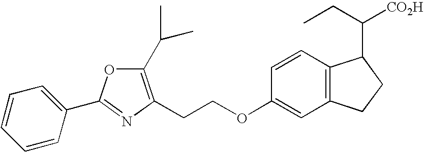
C1(C(C)C)=C(CCOC2=CC3=C(C=C2)C(C(CC)[CO2H])CC3)N=C(C2=CC=CC=C2)O1
